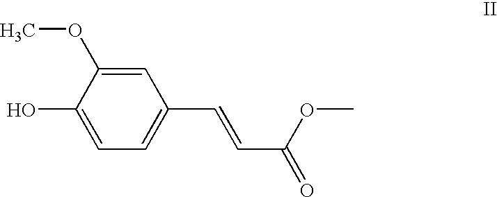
C1=C(OC)C(O)=CC=C1C=CC(OC)=O
